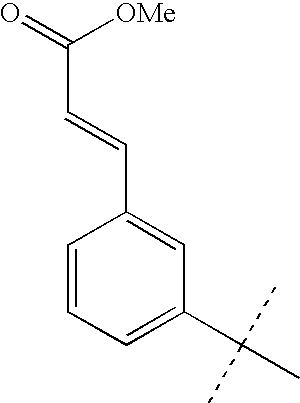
C1=CC=C(C(C)(C)C)C=C1C=CC(=O)[OMe]
